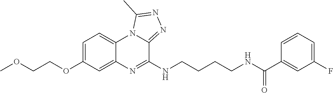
C1=C(OCCOC)C=C2C(=C1)N1C(=NN=C1C)C(NCCCCNC(C1=CC(F)=CC=C1)=O)=N2
